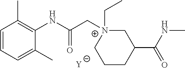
[Y].C1=CC=C(C)C(NC(C[N+]2(CC)CC(C(NC)=O)CCC2)=O)=C1C
